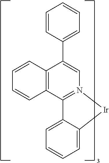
C12=C(C3=N(C=C1C1=CC=CC=C1)[Ir]C1=CC=CC=C31)C=CC=C2
